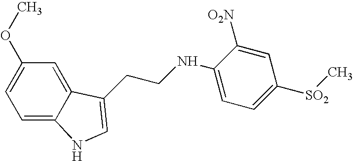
C1=C2C(=CC(OC)=C1)C(CCNC1=CC=C([SO2]C)C=C1[O2N])=CN2
